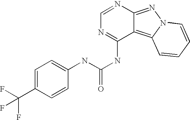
C1=NC2=NN3C(=C2C(NC(=O)NC2=CC=C(C(F)(F)F)C=C2)=N1)C=CC=C3
